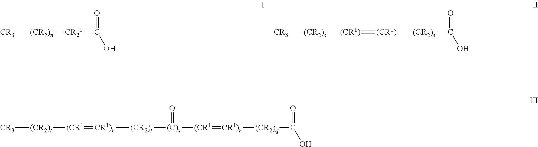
[CR3][(CR2)n][CR21]C(=O)[OH].[CR3][(CR2)s][(CR1)]=[(CR1)][(CR2)e]C(=O)O.[CR3][(CR2)t][(CR1]=[CR1)r][(CR2)t][(C)x]([(CR1]=[CR1)r][(CR2)q]C(=O)O)=O
